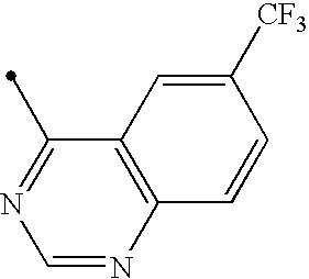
C12=C(N=CN=C1C)C=CC([CF3])=C2
